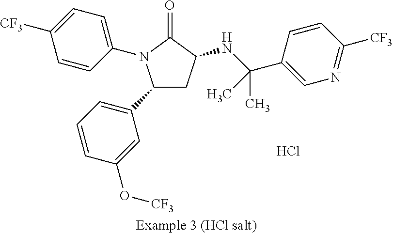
C1C(NC(C2=CN=C([CF3])C=C2)(C)C)C(=O)N(C2=CC=C([CF3])C=C2)C1C1=CC=CC(O[CF3])=C1.Cl
